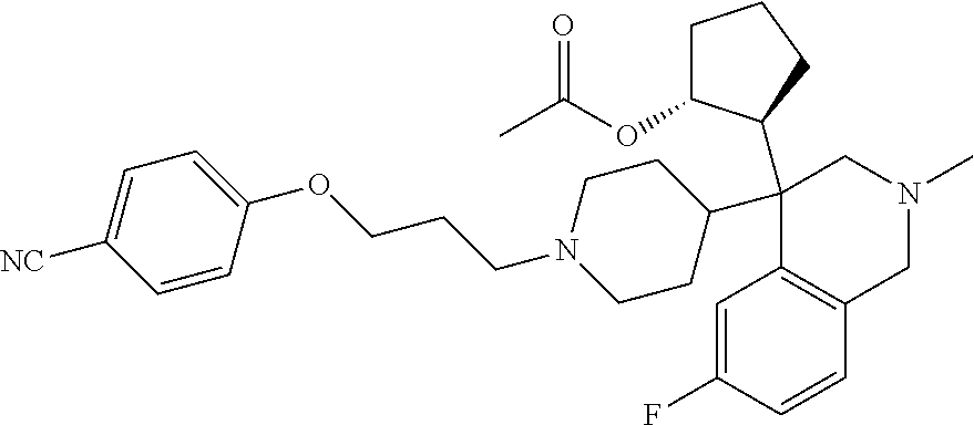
C1=C(F)C=CC2=C1C(C1CCN(CCCOC3=CC=C([NC])C=C3)CC1)(C1C(OC(C)=O)CCC1)CN(C)C2
